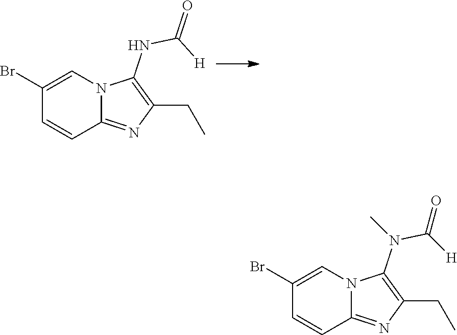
C12=NC(CC)=C(NC(=O)[H])N1C=C(Br)C=C2.C1=CC2=NC(CC)=C(N(C([H])=O)C)N2C=C1Br
